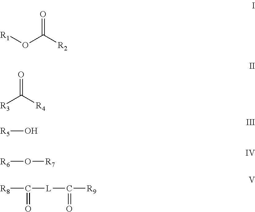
[R3]C([R4])=O.[R1]OC([R2])=O.[R5]O.[R6]O[R7].[R8]C([L]C([R9])=O)=O
